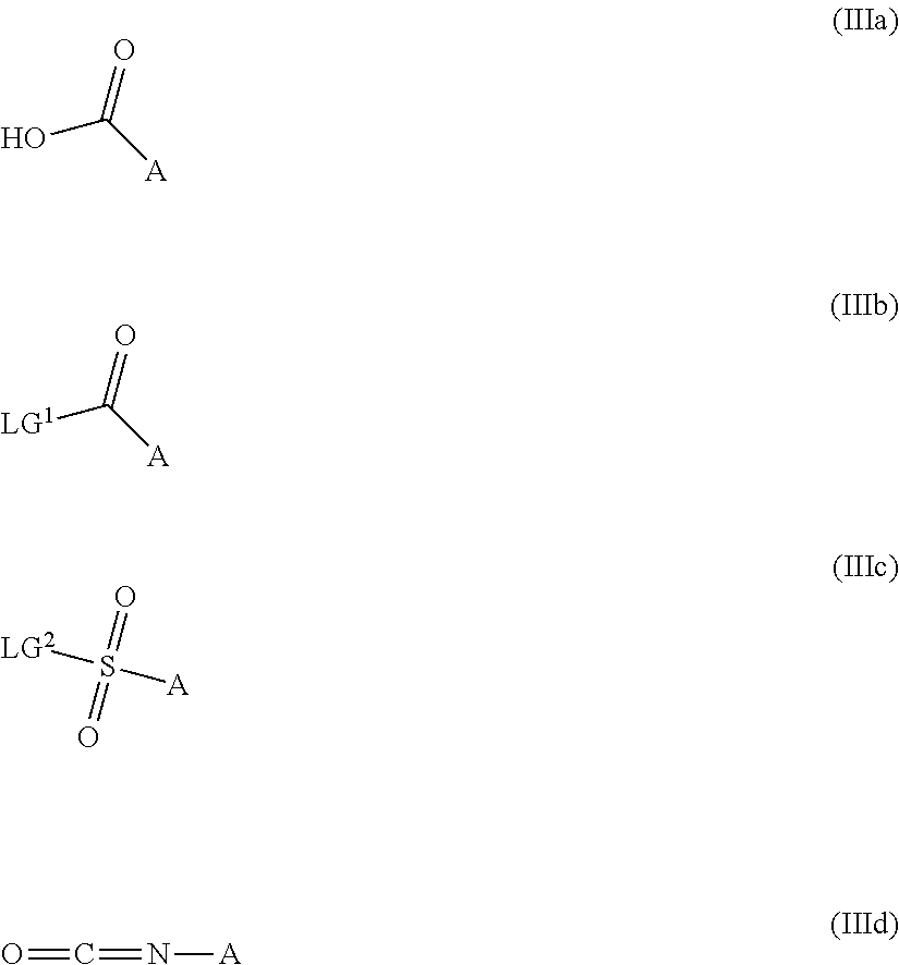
O=C([A])O.O=C([A])[LG1].O=S([A])([LG2])=O.O=C=N[A]
